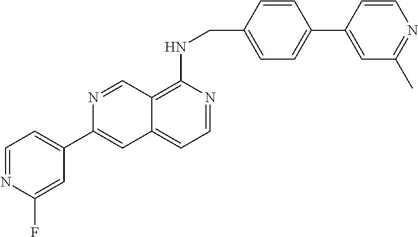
C1=NC(F)=CC(C2=CC3=CC=NC(NCC4=CC=C(C5=CC(C)=NC=C5)C=C4)=C3C=N2)=C1
